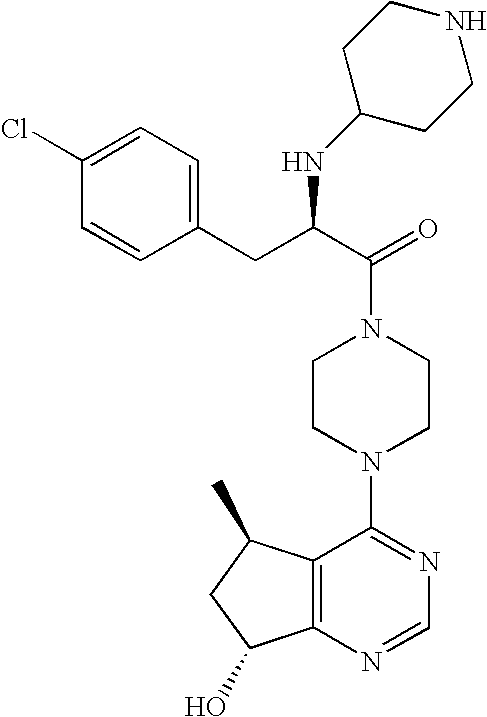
C(N1CCN(C2=NC=NC3=C2C(C)CC3O)CC1)(C(CC1=CC=C(Cl)C=C1)NC1CCNCC1)=O
